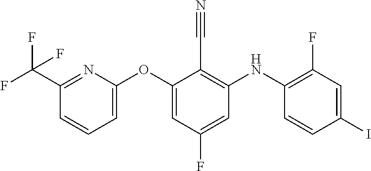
FC(C1=NC(OC2=CC(F)=CC(NC3=C(F)C=C(I)C=C3)=C2C#N)=CC=C1)(F)F
